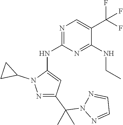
N1(C(C2=NN(C3CC3)C(NC3=NC=C(C(F)(F)F)C(NCC)=N3)=C2)(C)C)N=CC=N1
